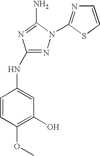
N1=C(NC2=CC(O)=C(OC)C=C2)N=C(N)N1C1=NC=CS1
